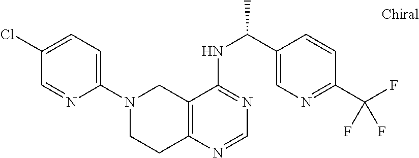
C1=C(Cl)C=NC(N2CCC3=C(C2)C(NC(C)C2=CN=C(C(F)(F)F)C=C2)=NC=N3)=C1
